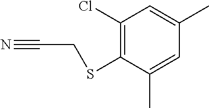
C1(Cl)=C(SCC#N)C(C)=CC(C)=C1
